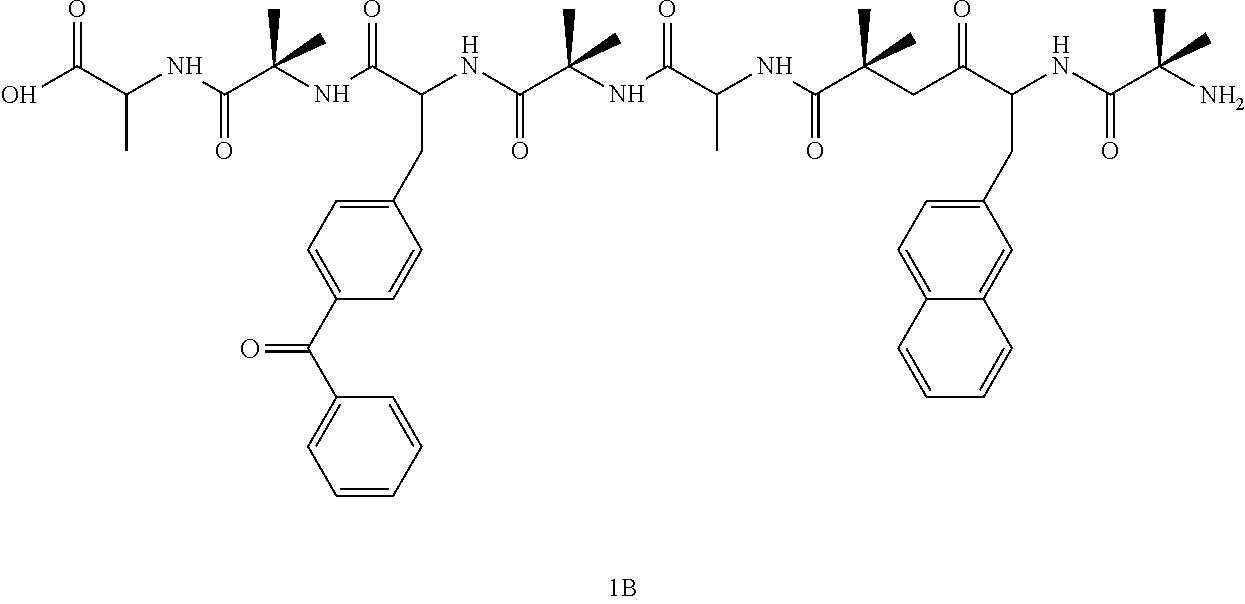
OC(=O)C(C)NC(=O)C(C)(NC(=O)C(CC1=CC=C(C(=O)C2=CC=CC=C2)C=C1)NC(=O)C(C)(NC(=O)C(C)NC(=O)C(C)(CC(=O)C(CC1=CC=C2C(=C1)C=CC=C2)NC(=O)C(C)(N)C)C)C)C
